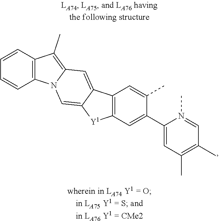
C12=C(C3=CC4=C(C)C5=C(N4C=C3[Y1]1)C=CC=C5)C=C(C)C(C1=CC(C)=C(C)C=N1C)=C2
